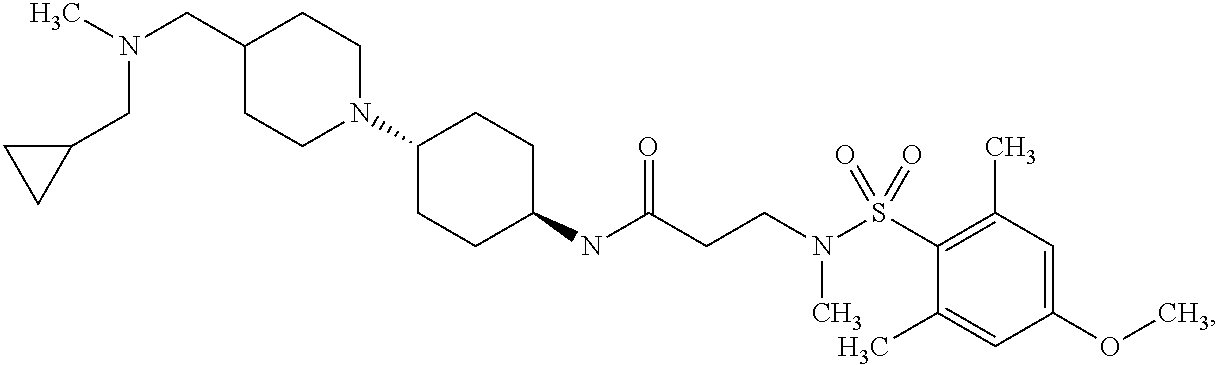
N(CC1CCN(C2CCC(NC(CCN(S(C3=C(C)C=C(OC)C=C3C)(=O)=O)C)=O)CC2)CC1)(C)CC1CC1
